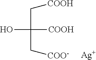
OC(C[COOH])([COOH])C[COO-].[Ag]
